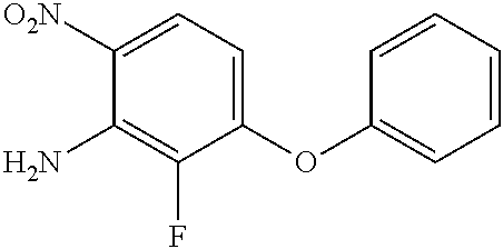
C1(N)=C(F)C(OC2=CC=CC=C2)=CC=C1[O2N]
